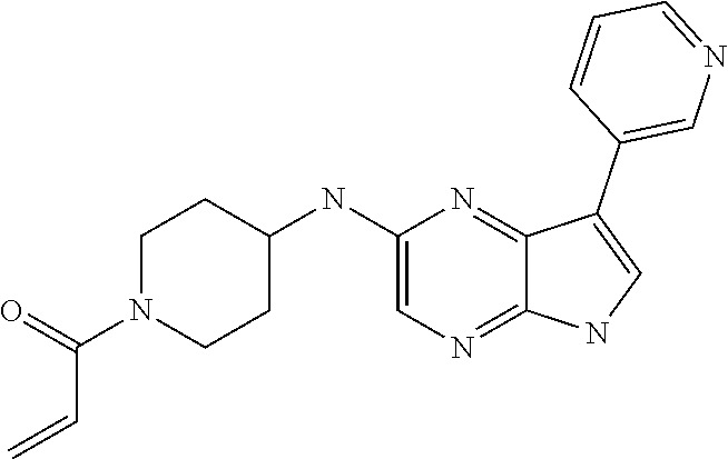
C12=NC(NC3CCN(C(C=C)=O)CC3)=CN=C1NC=C2C1=CN=CC=C1
